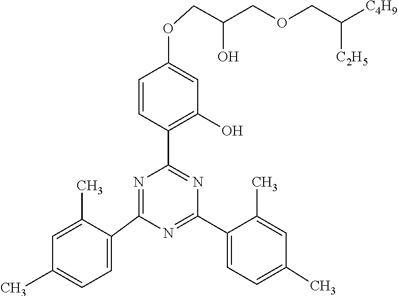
C1(C2=NC(C3=CC=C(C)C=C3C)=NC(C3=C(O)C=C(OCC(O)COCC([C4H9])[C2H5])C=C3)=N2)=CC=C(C)C=C1C
